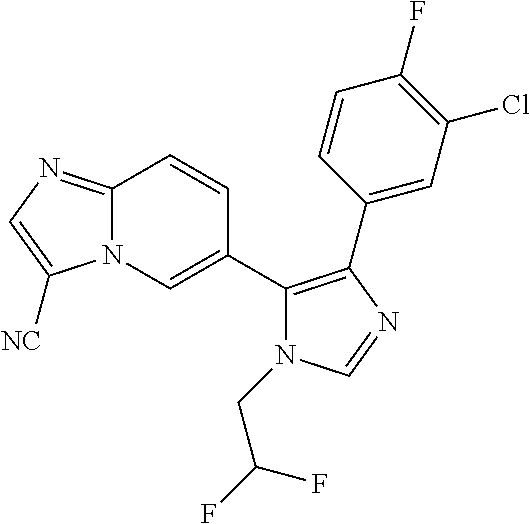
N12C(=NC=C1[NC])C=CC(C1=C(C3=CC(Cl)=C(F)C=C3)N=CN1CC(F)F)=C2
